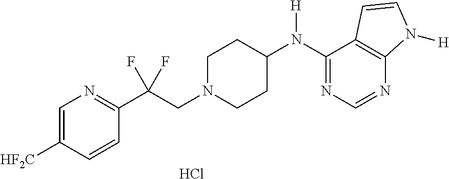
C1(N(C2CCN(CC(C3=NC=C([HF2C])C=C3)(F)F)CC2)[H])=NC=NC2=C1C=CN2[H].Cl
